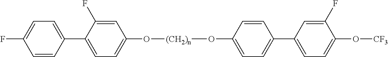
C1=C(F)C(C2=CC=C(F)C=C2)=CC=C1O[(CH2)n]OC1=CC=C(C2=CC=C(O[CF3])C(F)=C2)C=C1
